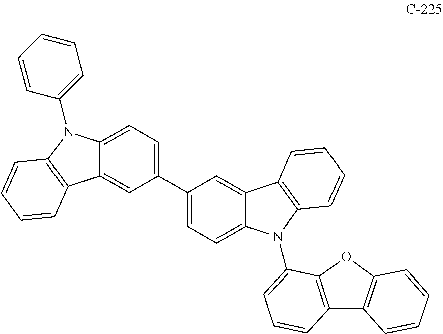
C12=CC(C3=CC=C4C(=C3)C3=C(N4C4=CC=CC5=C4OC4=C5C=CC=C4)C=CC=C3)=CC=C1N(C1=CC=CC=C1)C1=C2C=CC=C1
